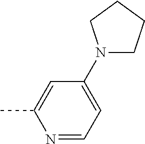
C1=C(N2CCCC2)C=C(C)N=C1
